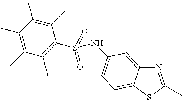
N1=C(C)SC2=CC=C(NS(C3=C(C)C(C)=C(C)C(C)=C3C)(=O)=O)C=C12
